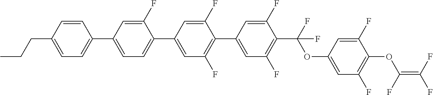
C1(C2=CC(F)=C(C(F)(OC3=CC(F)=C(OC(=C(F)F)F)C(F)=C3)F)C(F)=C2)=C(F)C=C(C2=CC=C(C3=CC=C(CCC)C=C3)C=C2F)C=C1F
